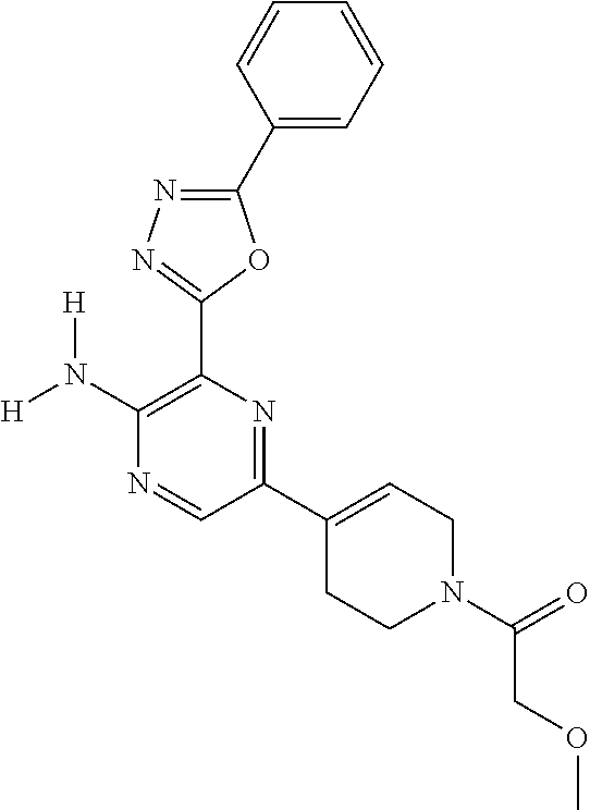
[H]N(C1=C(C2=NN=C(C3=CC=CC=C3)O2)N=C(C2=CCN(C(=O)COC)CC2)C=N1)[H]
